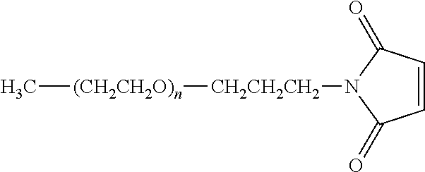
C[(CH2CH2O)n][CH2CH2CH2]N1C(=O)C=CC1=O
